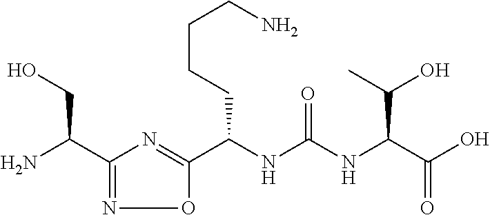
C1(C(N)CO)=NOC(C(NC(NC(C(O)=O)C(O)C)=O)CCCCN)=N1
